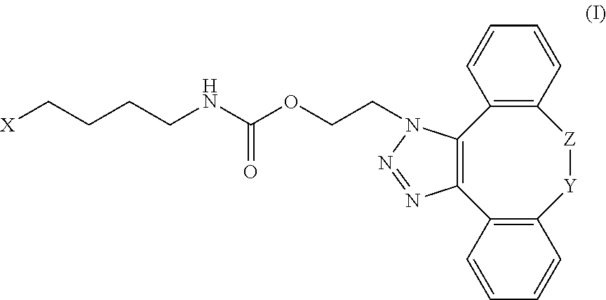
C12=C(C=CC=C1)C1=C(C3=C([Z][Y]2)C=CC=C3)N(CCOC(NCCCC[X])=O)N=N1
